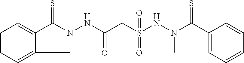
C12=CC=CC=C1C(=S)N(NC(CS(NN(C(C1=CC=CC=C1)=S)C)(=O)=O)=O)C2
